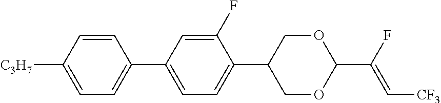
C1=C([C3H7])C=CC(C2=CC=C(C3COC(C(F)=C[CF3])OC3)C(F)=C2)=C1
